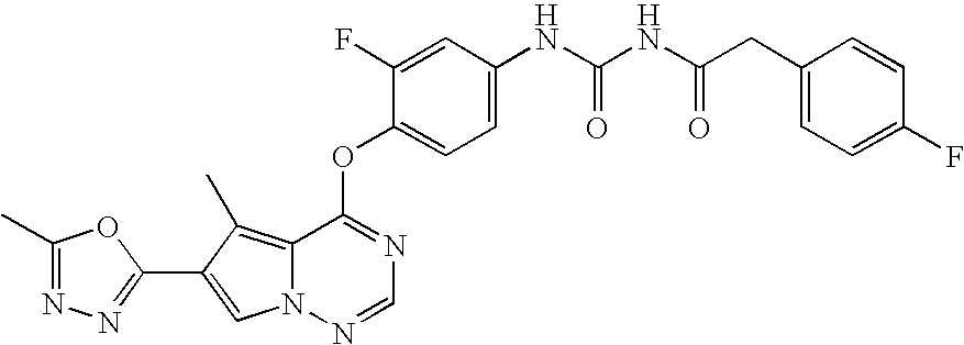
O(C1=NC=NN2C1=C(C)C(C1=NN=C(C)O1)=C2)C1=CC=C(NC(NC(CC2=CC=C(F)C=C2)=O)=O)C=C1F
